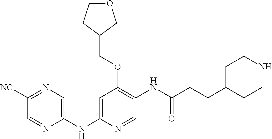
C1(NC2=CC(OCC3COCC3)=C(NC(CCC3CCNCC3)=O)C=N2)=CN=C([NC])C=N1
